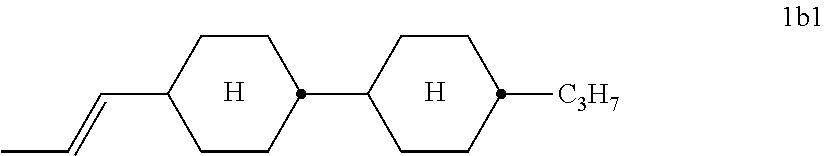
[H].C1CC(C=CC)CCC1C1CCC([C3H7])CC1.[H]
